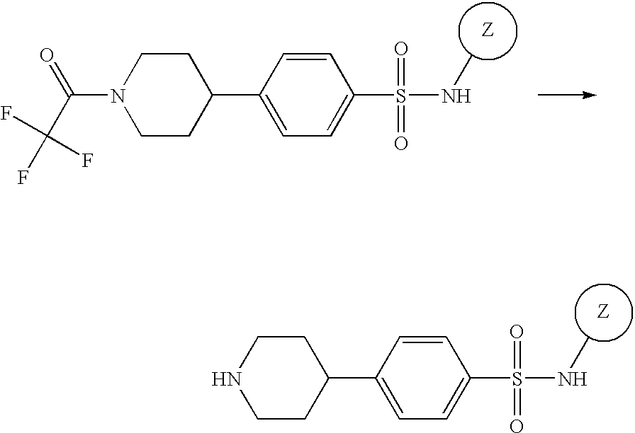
C1CNCCC1C1=CC=C(S(NC)(=O)=O)C=C1.C1CN(C(C(F)(F)F)=O)CCC1C1=CC=C(S(NC)(=O)=O)C=C1
